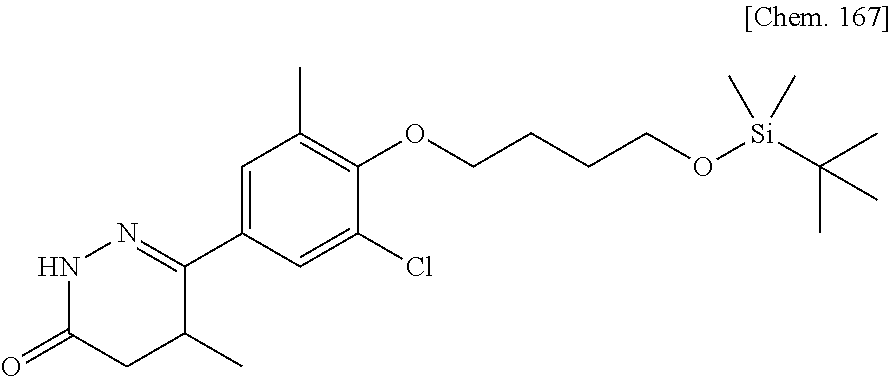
N1C(=O)CC(C)C(C2=CC(C)=C(OCCCCO[Si](C(C)(C)C)(C)C)C(Cl)=C2)=N1
